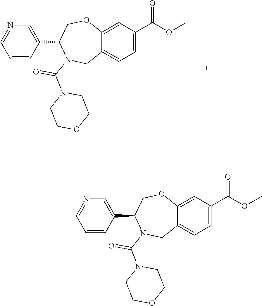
C1=C2C(=CC=C1C(OC)=O)CN(C(N1CCOCC1)=O)C(C1=CN=CC=C1)CO2.C1=C2C(=CC=C1C(OC)=O)CN(C(N1CCOCC1)=O)C(C1=CN=CC=C1)CO2
